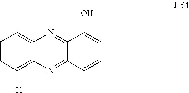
C12=CC=CC(Cl)=C1N=C1C(=N2)C(O)=CC=C1
